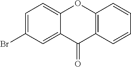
C1=C(Br)C=C2C(=C1)OC1=C(C2=O)C=CC=C1
